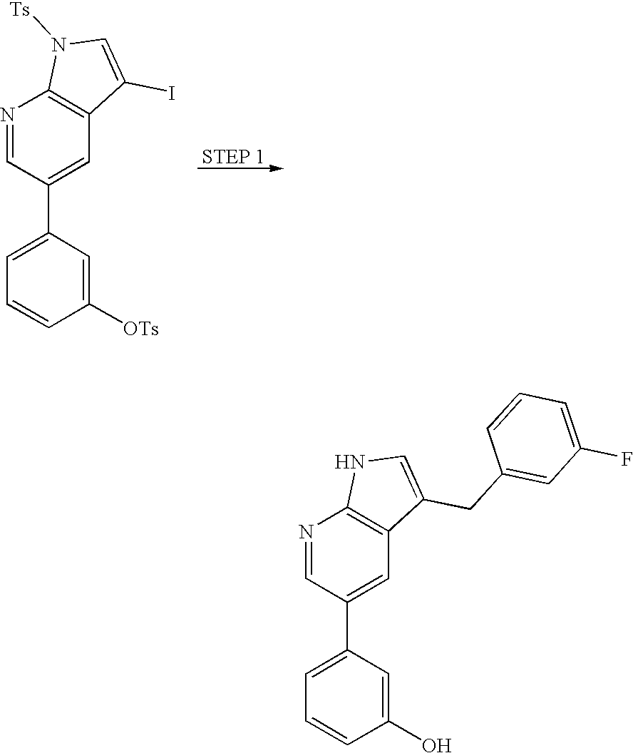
N1=CC(C2=CC=CC(O)=C2)=CC2=C1NC=C2CC1=CC(F)=CC=C1.N1=CC(C2=CC=CC([OTs])=C2)=CC2=C1N([Ts])C=C2I
